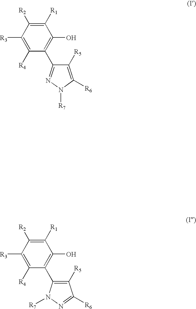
C1([R1])=C([R2])C([R3])=C([R4])C(C2=NN([R7])C([R6])=C2[R5])=C1O.C1([R1])=C([R2])C([R3])=C([R4])C(C2=C([R5])C([R6])=NN2[R7])=C1O
